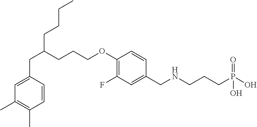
C1=CC(CC(CCCC)CCCOC2=C(F)C=C(CNCCCP(O)(O)=O)C=C2)=CC(C)=C1C
